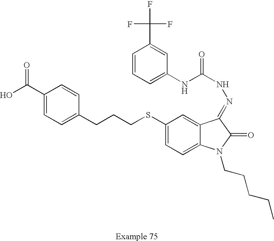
C1(C(O)=O)=CC=C(CCCSC2=CC=C3C(=C2)C(=NNC(=O)NC2=CC=CC(C(F)(F)F)=C2)C(=O)N3CCCCC)C=C1
